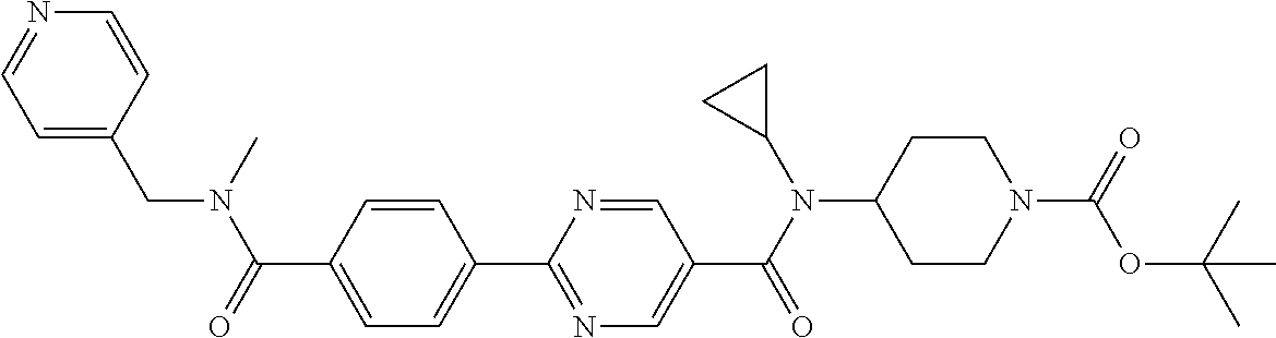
C1(C(=O)N(C)CC2=CC=NC=C2)=CC=C(C2=NC=C(C(N(C3CC3)C3CCN(C(=O)OC(C)(C)C)CC3)=O)C=N2)C=C1
